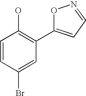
C1=CC(Br)=CC(C2=CC=NO2)=C1O
